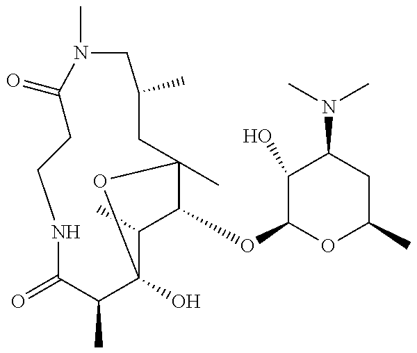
C1C(=O)N(C)CC(C)CC2(C)C(OC3OC(C)CC(N(C)C)C3O)C(C)C(O)(C(C)C(=O)NC1)O2
